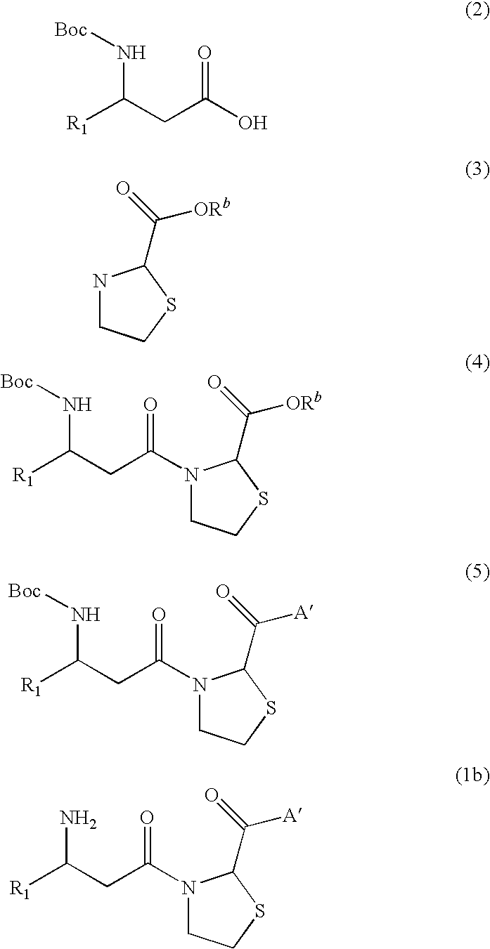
[R1]C(CC(O)=O)N[Boc].N1CCSC1C(=O)[ORb].[R1]C(CC(=O)N1CCSC1C(=O)[ORb])N[Boc].[R1]C(CC(=O)N1CCSC1C(=O)[A])N[Boc].[R1]C(CC(=O)N1CCSC1C(=O)[A])N
